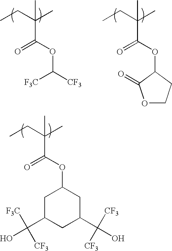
CCC(C)(C)C(OC([F3C])[CF3])=O.CCC(C)(C(OC1CC(C([CF3])([F3C])O)CC(C(O)([CF3])[CF3])C1)=O)C.CCC(C)(C)C(OC1CCOC1=O)=O
